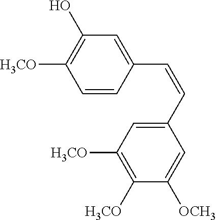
C1(O)=C([H3CO])C=CC(C=CC2=CC([H3CO])=C([H3CO])C([OCH3])=C2)=C1
